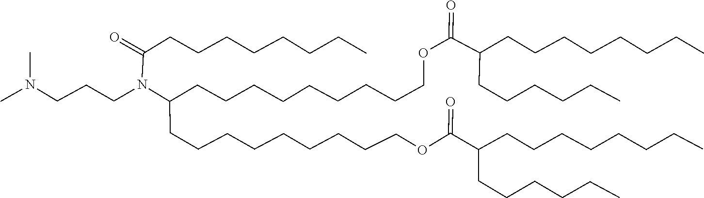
O=C(N(CCCN(C)C)C(CCCCCCCCCOC(C(CCCCCC)CCCCCCCC)=O)CCCCCCCCCOC(C(CCCCCC)CCCCCCCC)=O)CCCCCCCC
